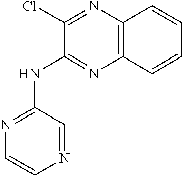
C1(Cl)=NC2=C(N=C1NC1=NC=CN=C1)C=CC=C2
